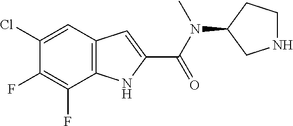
C12=C(C=C(Cl)C(F)=C1F)C=C(C(=O)N(C1CNCC1)C)N2
